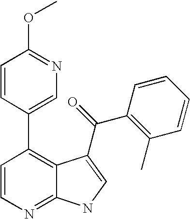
C1=CN=C2C(=C1C1=CN=C(OC)C=C1)C(C(C1=C(C)C=CC=C1)=O)=CN2
